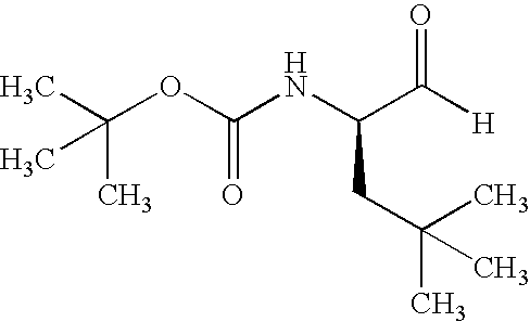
CC(OC(NC(C([H])=O)CC(C)(C)C)=O)(C)C
